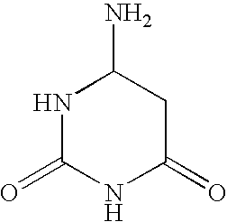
N1C(=O)NC(=O)CC1N
